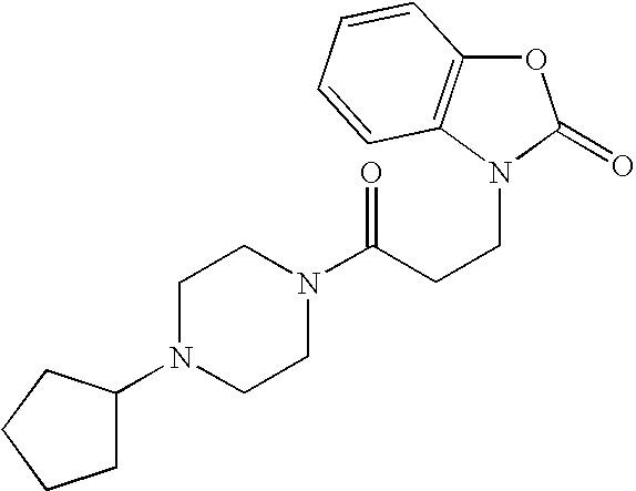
C(CCN1C(=O)OC2=C1C=CC=C2)(=O)N1CCN(C2CCCC2)CC1
